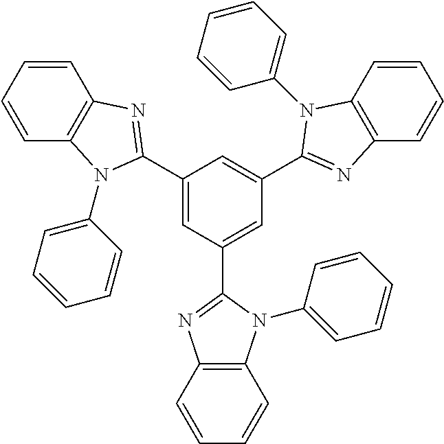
C1=CC2=C(C=C1)N(C1=CC=CC=C1)C(C1=CC(C3=NC4=C(C=CC=C4)N3C3=CC=CC=C3)=CC(C3=NC4=C(C=CC=C4)N3C3=CC=CC=C3)=C1)=N2
